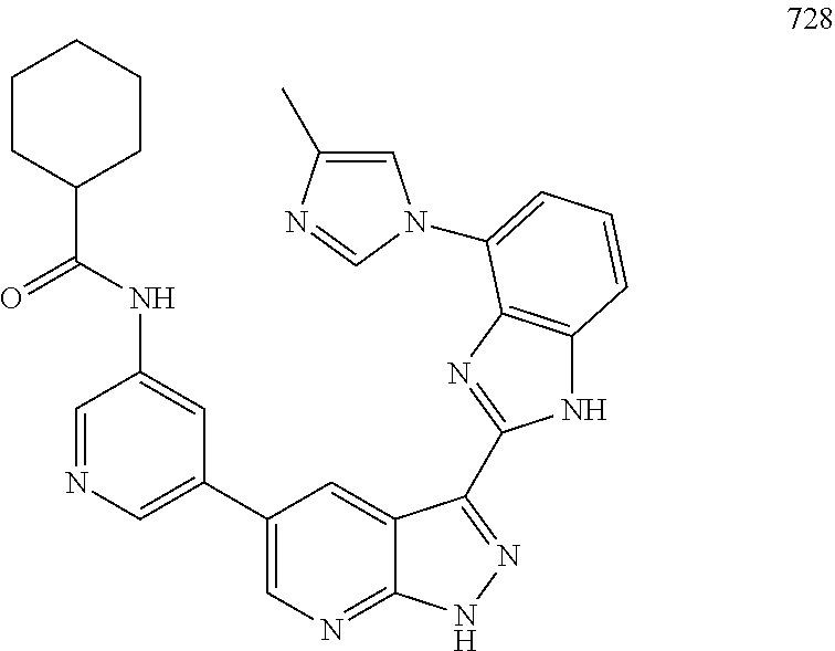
C1=NC=C(C2=CN=C3C(=C2)C(C2=NC4=C(N2)C=CC=C4N2C=C(C)N=C2)=NN3)C=C1NC(C1CCCCC1)=O
